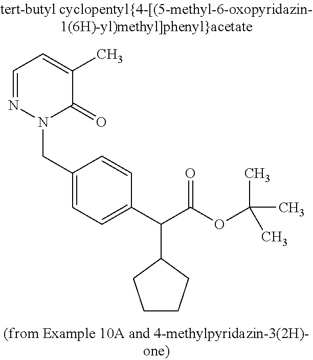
C1=NN(CC2=CC=C(C(C(OC(C)(C)C)=O)C3CCCC3)C=C2)C(=O)C(C)=C1
